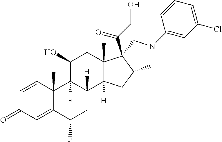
C1=CC2(C)C(=CC1=O)C(F)CC1([H])C2(F)C(O)CC2(C)C1([H])CC1C2(C(CO)=O)CN(C2=CC(Cl)=CC=C2)C1
